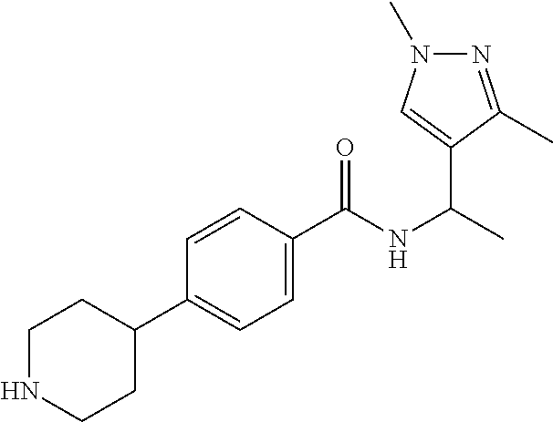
C1NCCC(C2=CC=C(C(NC(C)C3=CN(C)N=C3C)=O)C=C2)C1
